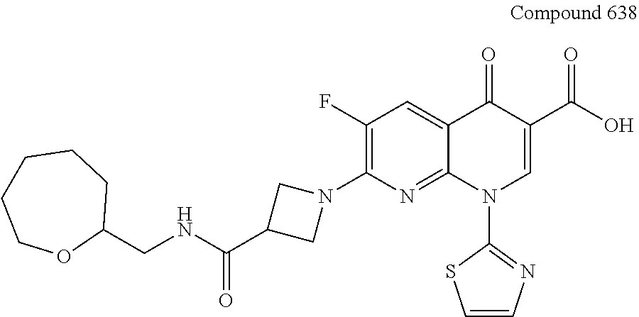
C1(F)=C(N2CC(C(NCC3CCCCCO3)=O)C2)N=C2C(=C1)C(=O)C(C(O)=O)=CN2C1=NC=CS1
